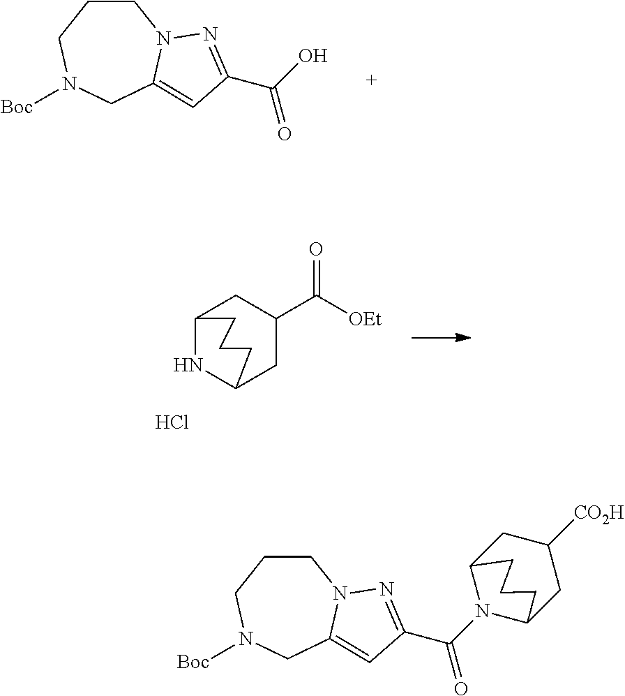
[Boc]N1CCCN2C(=CC(C(O)=O)=N2)C1.C12NC(CC(C([OEt])=O)C1)CCC2.Cl.C1CCN([Boc])CC2=CC(C(N3C4CC([CO2H])CC3CCC4)=O)=NN12
